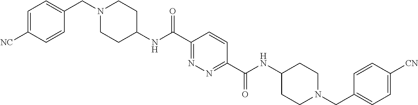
C(C1=NN=C(C(NC2CCN(CC3=CC=C([CN])C=C3)CC2)=O)C=C1)(=O)NC1CCN(CC2=CC=C([NC])C=C2)CC1
